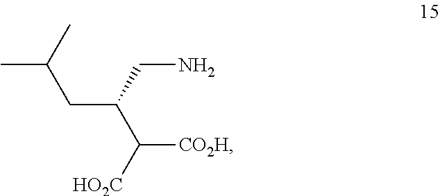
CC(CC(C([CO2H])[HO2C])CN)C
